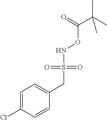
C1=C(Cl)C=CC(CS(=O)(=O)NOC(=O)C(C)(C)C)=C1
